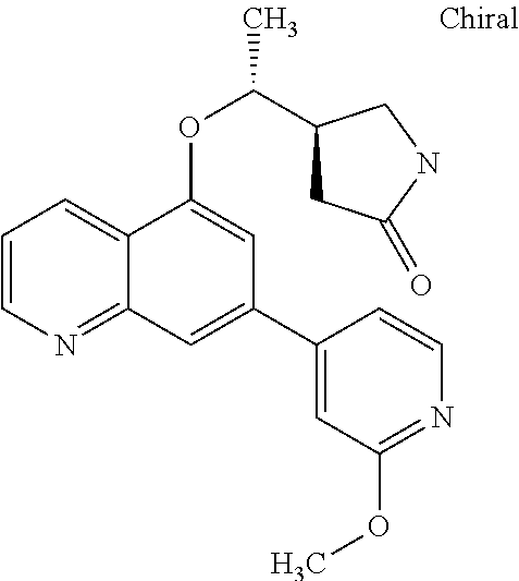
C1=CN=C2C(=C1)C(OC(C)C1CC(=O)NC1)=CC(C1=CC(OC)=NC=C1)=C2
